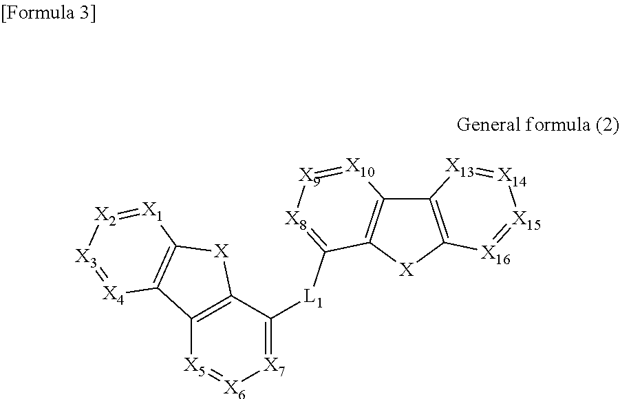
C12=C(C([L1]C3=[X8][X9]=[X10]C4=C3[X]C3=C4[X13]=[X14][X15]=[X16]3)=[X7][X6]=[X5]1)[X]C1=C2[X4]=[X3][X2]=[X1]1
